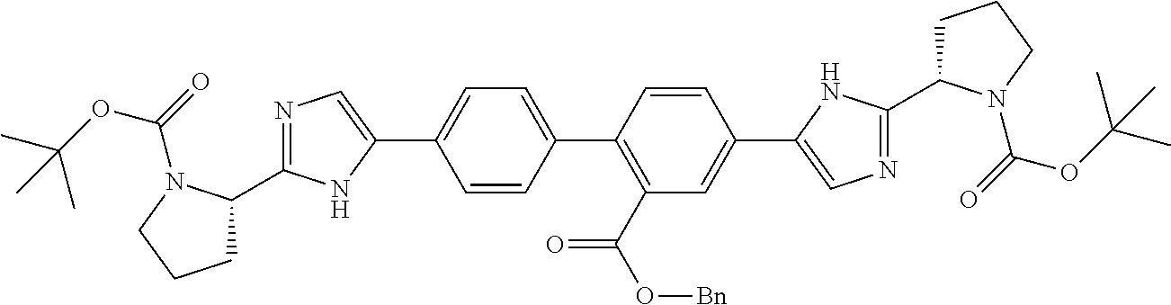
C1=CC(C2=C(C(O[Bn])=O)C=C(C3=CN=C(C4CCCN4C(OC(C)(C)C)=O)N3)C=C2)=CC=C1C1=CN=C(C2CCCN2C(=O)OC(C)(C)C)N1
